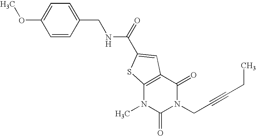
C1=C(OC)C=CC(CNC(=O)C2=CC3=C(N(C)C(=O)N(CC#CCC)C3=O)S2)=C1
